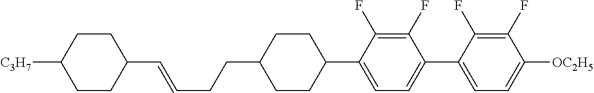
C1(C=CCCC2CCC(C3=CC=C(C4=CC=C([OC2H5])C(F)=C4F)C(F)=C3F)CC2)CCC([C3H7])CC1
